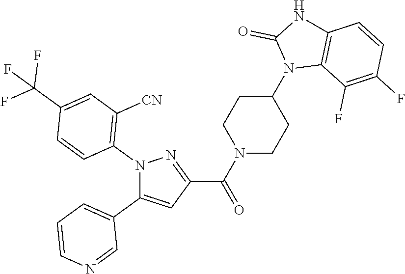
N1(C2=C([CN])C=C(C(F)(F)F)C=C2)C(C2=CC=CN=C2)=CC(C(N2CCC(N3C4=C(NC3=O)C=CC(F)=C4F)CC2)=O)=N1
